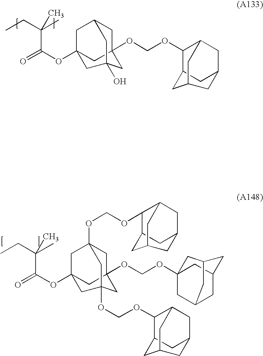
C(C)(CC)(C(=O)OC12CC3(OCOC4C5CC6CC4CC(C6)C5)CC(C1)CC(O)(C3)C2)C.C(C)(CC)(C(=O)OC12CC3(OCOC45CC6CC(C4)CC(C5)C6)CC(OCOC4C5CC6CC4CC(C5)C6)(C1)CC(OCOC1C4CC5CC1CC(C4)C5)(C3)C2)C
